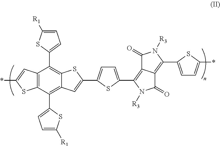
C12=C(C(C3=CC=C([R1])S3)=C3C(=C1C1=CC=C([R1])S1)SC(C1=CC=C(C4=C5C(=C(C6=CC=C(*)S6)N([R3])C5=O)C(=O)N4[R3])S1)=C3)SC(*)=C2
